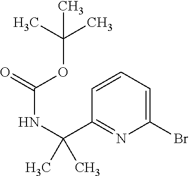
C1=CC=C(Br)N=C1C(NC(OC(C)(C)C)=O)(C)C
